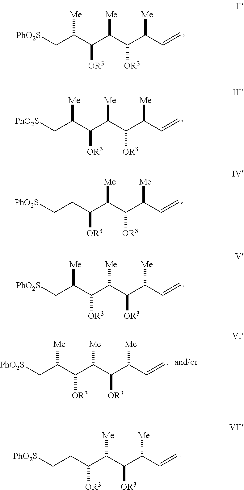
[PhO2S]CC(C(C(C(C(C=C)[Me])[OR3])[Me])[OR3])[Me].[PhO2S]CC(C(C(C(C(C=C)[Me])[OR3])[Me])[OR3])[Me].[PhO2S]CCC(C(C(C(C=C)[Me])[OR3])[Me])[OR3].[PhO2S]CC(C(C(C(C(C=C)[Me])[OR3])[Me])[OR3])[Me].[PhO2S]CC(C(C(C(C(C=C)[Me])[OR3])[Me])[OR3])[Me].[PhO2S]CCC(C(C(C(C=C)[Me])[OR3])[Me])[OR3]
